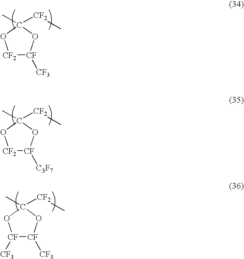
[CF2]1[CF]([CF3])OC([CF2]C)(C)O1.[CF2]1[CF]([C3F7])OC([CF2]C)(C)O1.[CF]1([CF3])[CF]([CF3])OC([CF2]C)(C)O1
